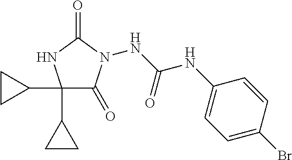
C1(C2CC2)(C2CC2)C(=O)N(NC(NC2=CC=C(Br)C=C2)=O)C(=O)N1
